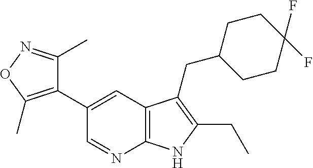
C1(C2=C(C)ON=C2C)=CC2=C(N=C1)NC(CC)=C2CC1CCC(F)(F)CC1
